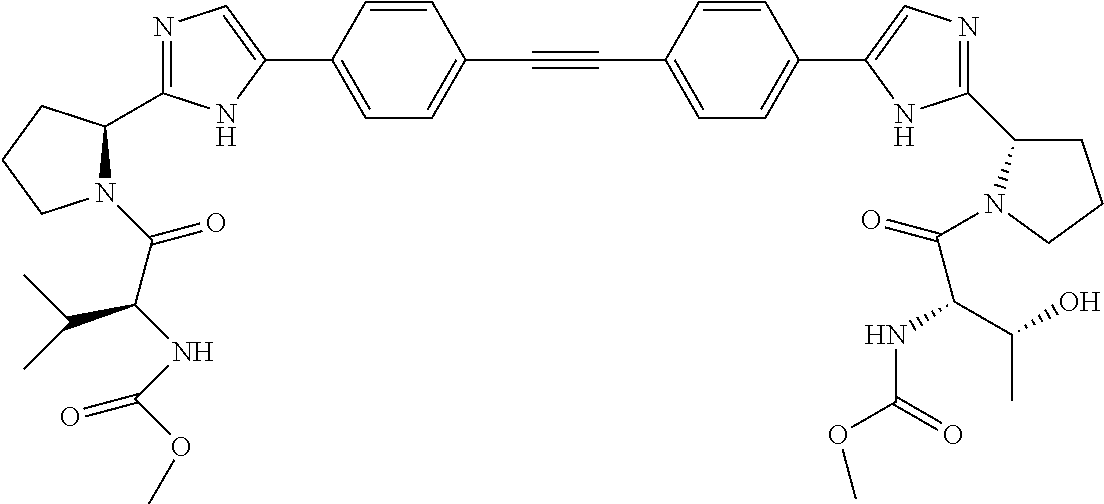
N1=C(C2N(C(C(NC(=O)OC)C(C)C)=O)CCC2)NC(C2=CC=C(C#CC3=CC=C(C4=CN=C(C5CCCN5C(=O)C(C(C)O)NC(OC)=O)N4)C=C3)C=C2)=C1
